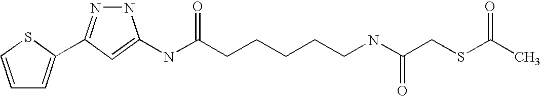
C1=CSC(C2=NNC(NC(CCCCCNC(CSC(C)=O)=O)=O)=C2)=C1
